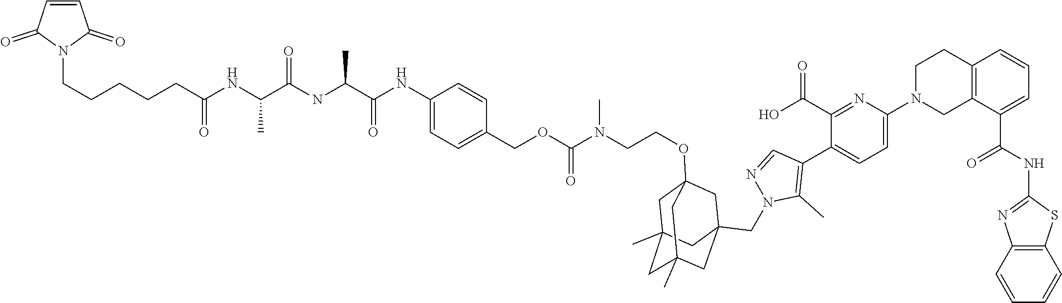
C12=C(C(C(NC3=NC4=C(S3)C=CC=C4)=O)=CC=C1)CN(C1=CC=C(C3=C(C)N(CC45CC6(OCCN(C(OCC7=CC=C(NC(C(NC(C(NC(CCCCCN8C(=O)C=CC8=O)=O)C)=O)C)=O)C=C7)=O)C)CC(C)(CC(C)(C4)C6)C5)N=C3)C(C(O)=O)=N1)CC2
